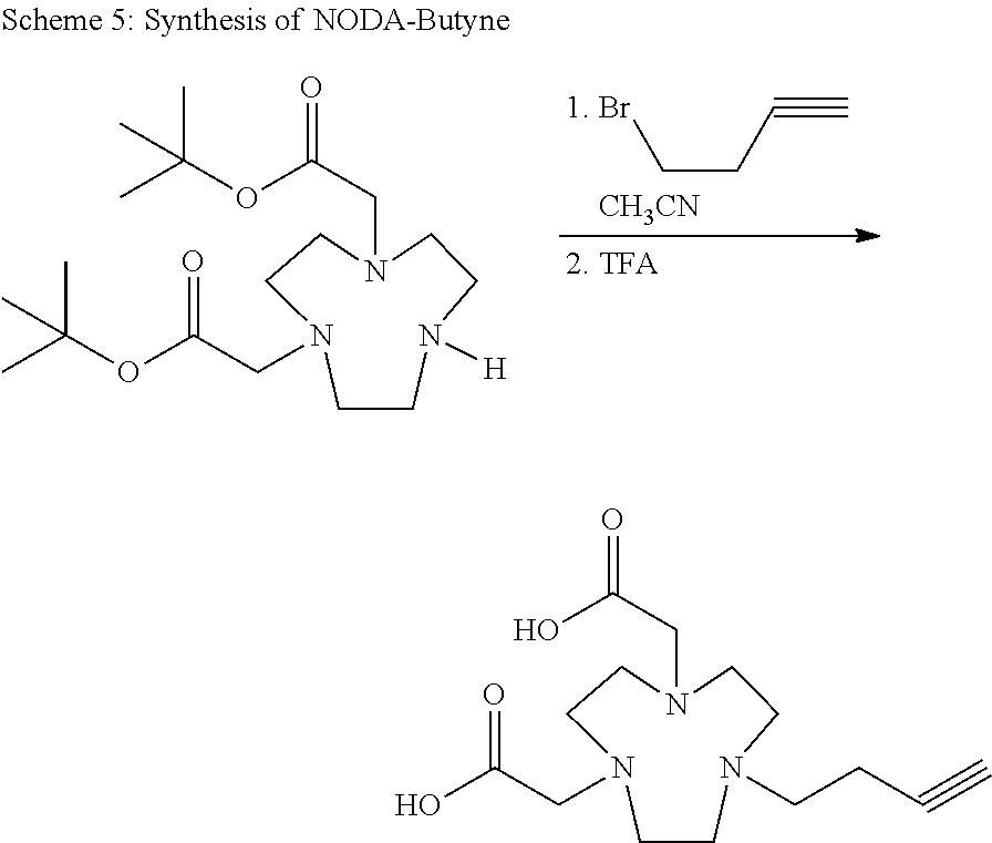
[1. Br]CCC#C.[CH3CN].O(C(CN1CCN([H])CCN(CC(=O)OC(C)(C)C)CC1)=O)C(C)(C)C.OC(CN1CCN(CCC#C)CCN(CC(=O)O)CC1)=O
